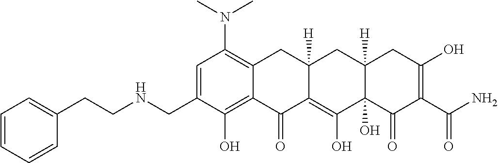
C1=C(CNCCC2=CC=CC=C2)C(O)=C2C(=C1N(C)C)CC1([H])C(=C(O)C3(O)C([H])(C1)CC(O)=C(C(N)=O)C3=O)C2=O
